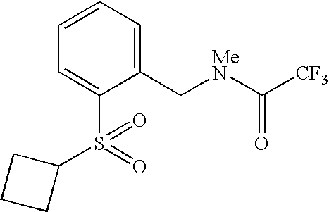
C1=C(S(=O)(=O)C2CCC2)C(C[MeN]C([CF3])=O)=CC=C1
